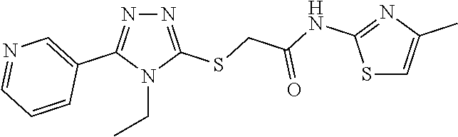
N1=C(SCC(=O)NC2=NC(C)=CS2)N(CC)C(C2=CN=CC=C2)=N1
